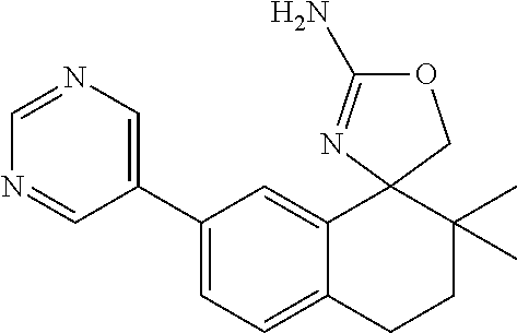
C1(C2=CN=CN=C2)=CC=C2C(=C1)C1(C(C)(C)CC2)N=C(N)OC1
